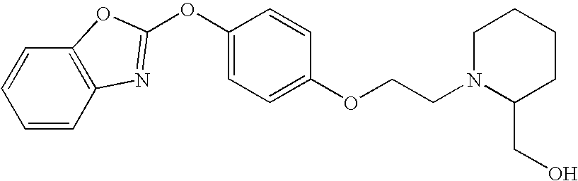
C1=CC2=C(C=C1)OC(OC1=CC=C(OCCN3C(CO)CCCC3)C=C1)=N2
